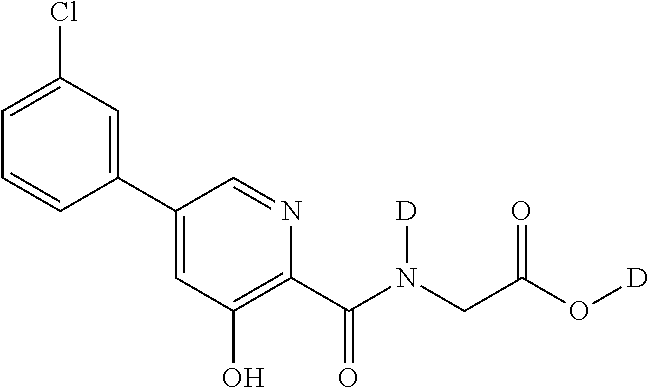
C1(C2=CC(Cl)=CC=C2)=CC(O)=C(C(N(CC(O[D])=O)[D])=O)N=C1
